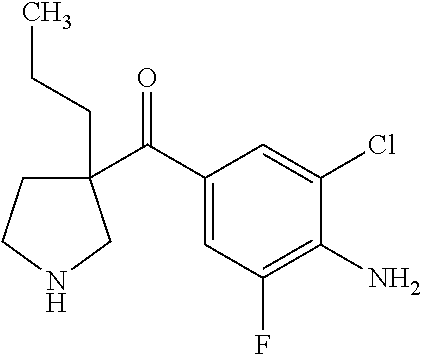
C1(C(C2=CC(F)=C(N)C(Cl)=C2)=O)(CCC)CCNC1
